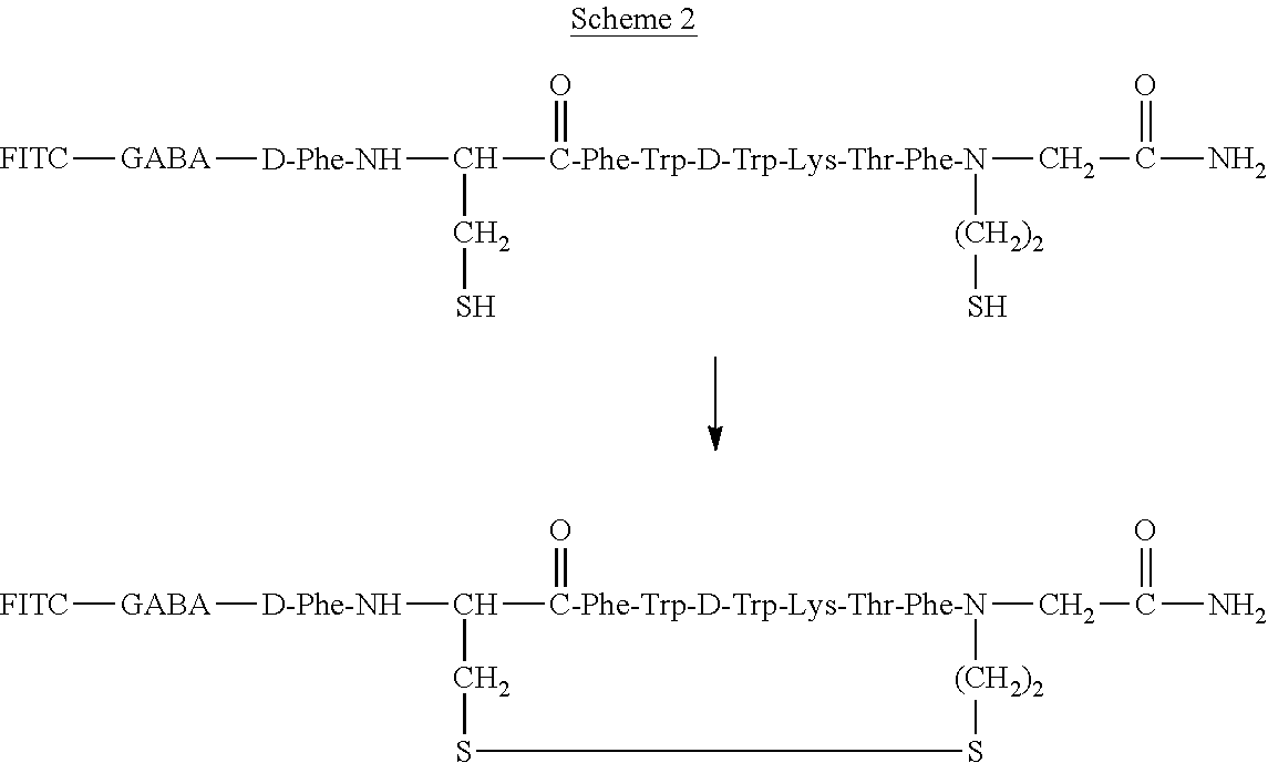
[FITC][GABA][D-Phe-NH]C([C-Phe-Trp-D-Trp-Lys-Thr-Phe-N](CC(N)=O)([(CH2)2]S)=O)CS.[FITC][GABA][D-Phe-NH]C1[C-Phe-Trp-D-Trp-Lys-Thr-Phe-N](CC(N)=O)(=O)[(CH2)2]SSC1
